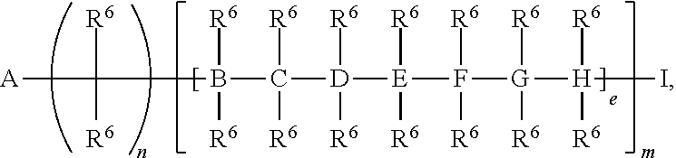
C(B([R6])([R6])C([R6])([R6])[D]([R6])([R6])[E]([R6])([R6])F([R6])([R6])[G]([R6])([R6])[H](I)([R6])[R6])([A])([R6])[R6]
